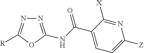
N1=C(NC(C2=CC=C([Z])N=C2[X])=O)OC([R])=N1
